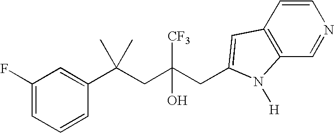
C1(F)=CC=CC(C(CC(CC2=CC3=C(C=NC=C3)N2[H])([CF3])O)(C)C)=C1
